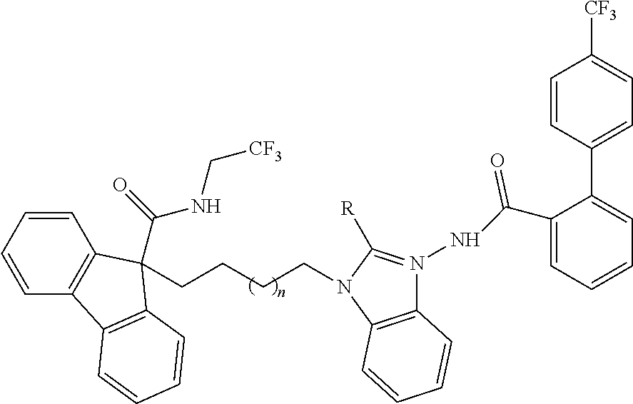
C1=CC=CC2=C1C(C(=O)NC[CF3])(CCCCN1C([R])=N(NC(C3=CC=CC=C3C3=CC=C([CF3])C=C3)=O)C3=C1C=CC=C3)C1=C2C=CC=C1
